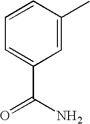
C1=CC(C)=CC(C(=O)N)=C1
